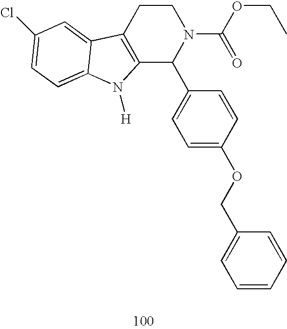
C12=C(CCN(C(=O)OCC)C1C1=CC=C(OCC3=CC=CC=C3)C=C1)C1=CC(Cl)=CC=C1N2[H]
